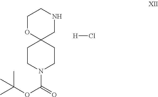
C1CN(C(=O)OC(C)(C)C)CCC12CNCCO2.[H]Cl
